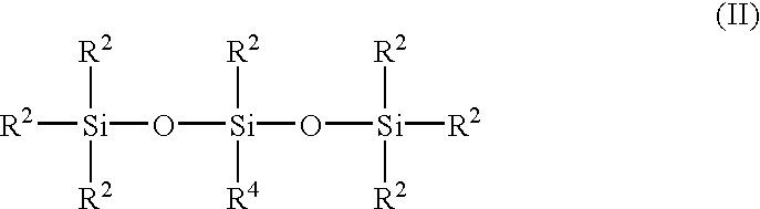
[R2][Si](O[Si](O[Si]([R2])([R2])[R2])([R2])[R4])([R2])[R2]
